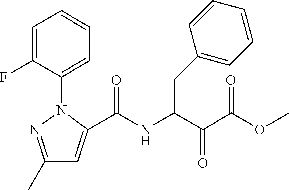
C1(C)=NN(C2=CC=CC=C2F)C(C(NC(C(C(=O)OC)=O)CC2=CC=CC=C2)=O)=C1
